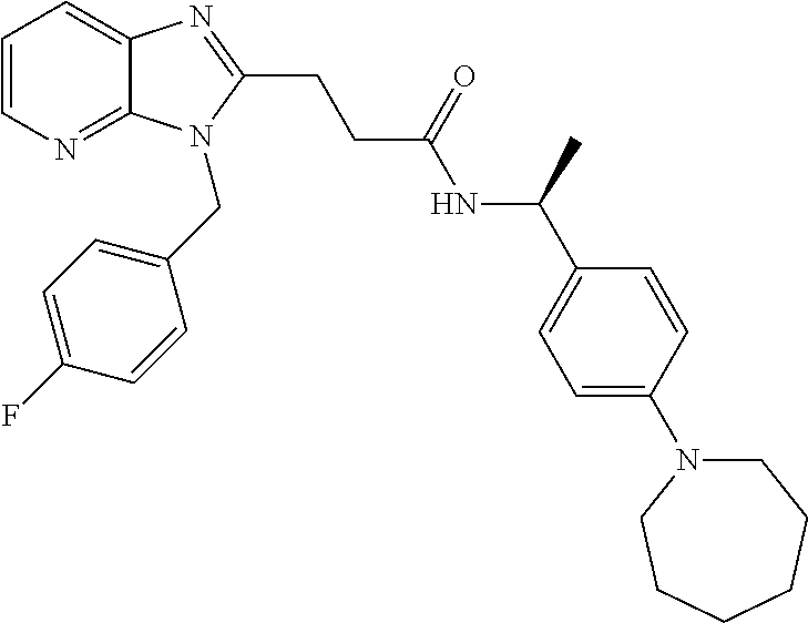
C1=CN=C2C(=C1)N=C(CCC(NC(C1=CC=C(N3CCCCCC3)C=C1)C)=O)N2CC1=CC=C(F)C=C1
